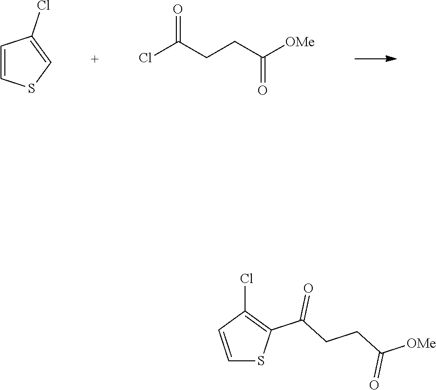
C1=CSC=C1Cl.ClC(CCC([OMe])=O)=O.C1=CC(Cl)=C(C(CCC([OMe])=O)=O)S1
